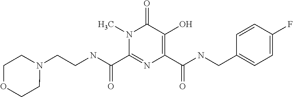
C1(C(NCCN2CCOCC2)=O)=NC(C(NCC2=CC=C(F)C=C2)=O)=C(O)C(=O)N1C
